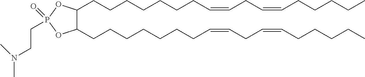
C1(CCCCCCCC=CCC=CCCCCC)C(CCCCCCCC=CCC=CCCCCC)OP(=O)(CCN(C)C)O1
